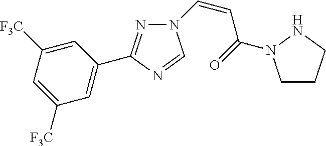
N1=C(C2=CC([F3C])=CC([F3C])=C2)N=CN1C=CC(=O)N1CCCN1
